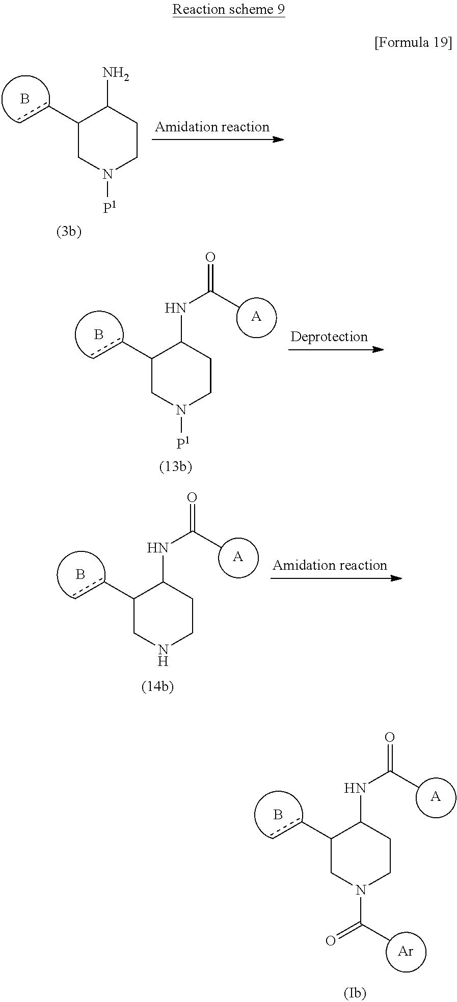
C1(cc)CN([P1])CCC1NC(=O)C.B.[A].C1(cc)CNCCC1NC(=O)C.B.[A].C1(cc)CN(C(C)=O)CCC1NC(=O)C.B.[A].[Ar].C1(cc)CN([P1])CCC1N.B
